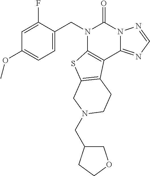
C1=C(CN2C3=C(C4=NC=NN4C2=O)C2=C(S3)CN(CC3COCC3)CC2)C(F)=CC(OC)=C1
